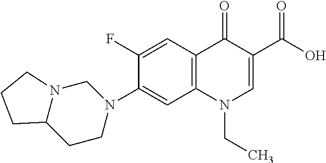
C1(N2CCC3N(C2)CCC3)=CC2=C(C=C1F)C(=O)C(C(O)=O)=CN2CC
